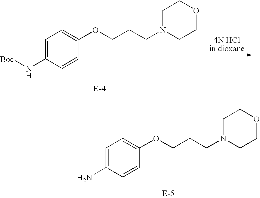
C1=C(N[Boc])C=CC(OCCCN2CCOCC2)=C1.C1=C(N)C=CC(OCCCN2CCOCC2)=C1
